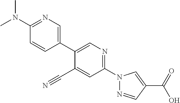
C1=CC(N(C)C)=NC=C1C1=CN=C(N2N=CC(C(O)=O)=C2)C=C1C#N
